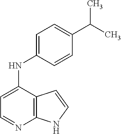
C1=C(NC2=CC=C(C(C)C)C=C2)C2=C(N=C1)NC=C2
